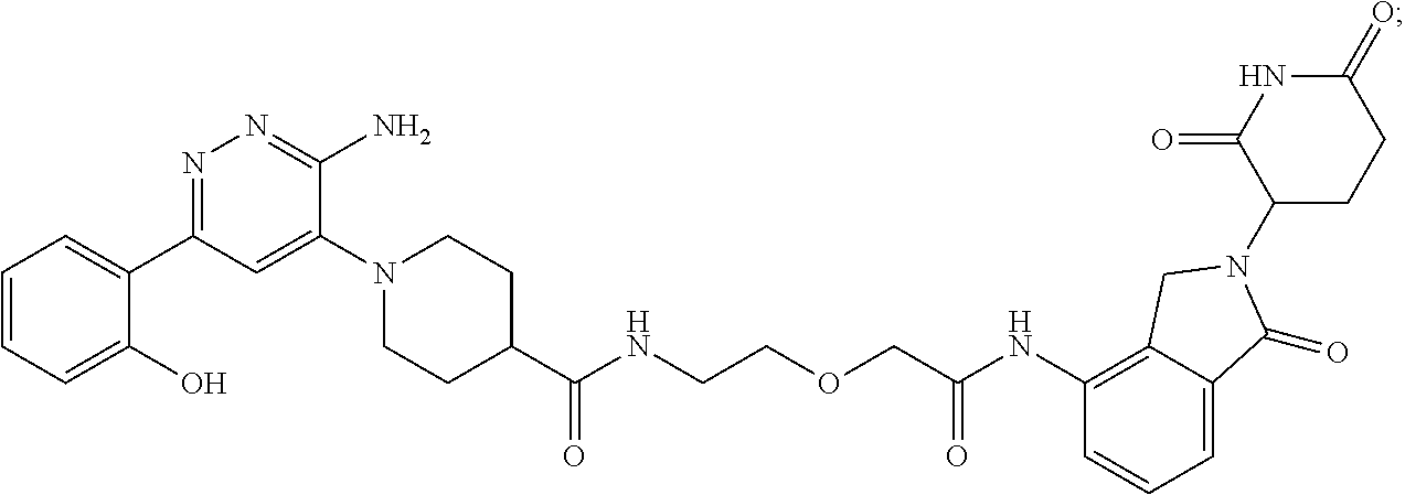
C1=CC=C(O)C(C2=NN=C(N)C(N3CCC(C(NCCOCC(NC4=C5C(=CC=C4)C(=O)N(C4CCC(=O)NC4=O)C5)=O)=O)CC3)=C2)=C1
